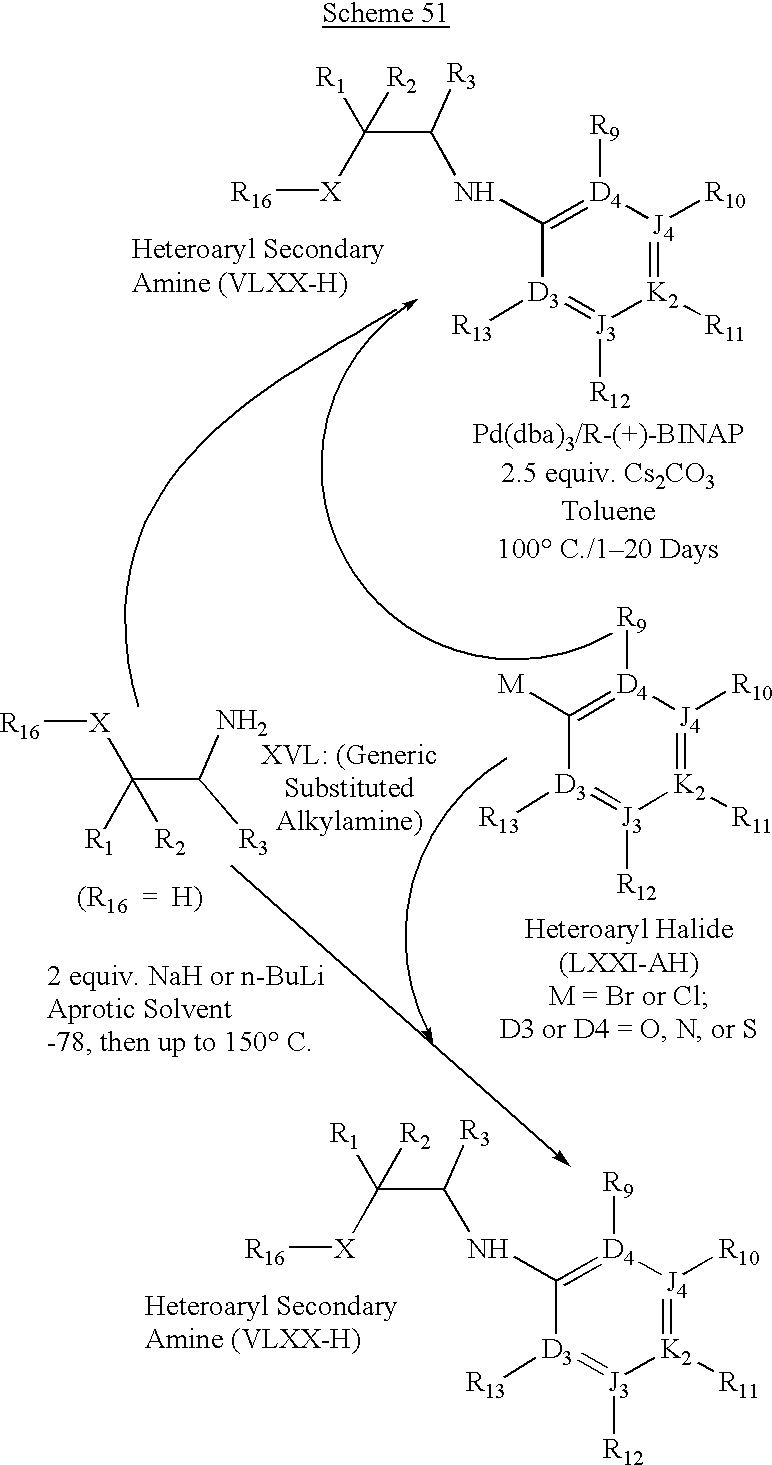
[K2]1([R11])=[J4]([R10])[D4]([R9])=C(NC(C([X][R16])([R1])[R2])[R3])[D3]([R13])=[J3]1[R12].[R3]C(C([R1])([R2])[X][R16])N.[K2]1([R11])=[J4]([R10])[D4]([R9])=C([M])[D3]([R13])=[J3]1[R12].[K2]1([R11])=[J4]([R10])[D4]([R9])=C(NC(C([X][R16])([R1])[R2])[R3])[D3]([R13])=[J3]1[R12]
